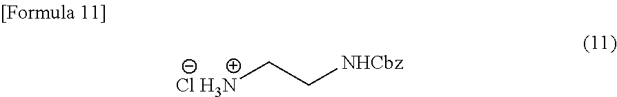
[Cl H3N]CC[NHCbz]
